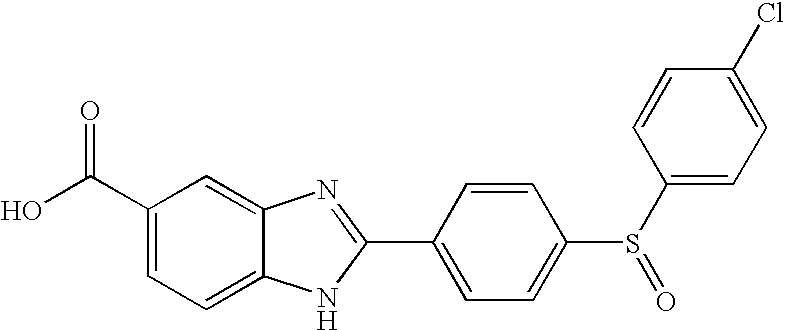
C1(C(O)=O)=CC=C2C(=C1)N=C(C1=CC=C(S(C3=CC=C(Cl)C=C3)=O)C=C1)N2
